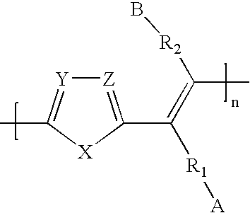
[Z]1=C(C(=C([R2]B)C)[R1][A])[X]C(C)=[Y]1
